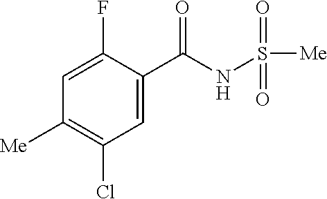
C1=C(F)C(C(NS(=O)([Me])=O)=O)=CC(Cl)=C1[Me]
